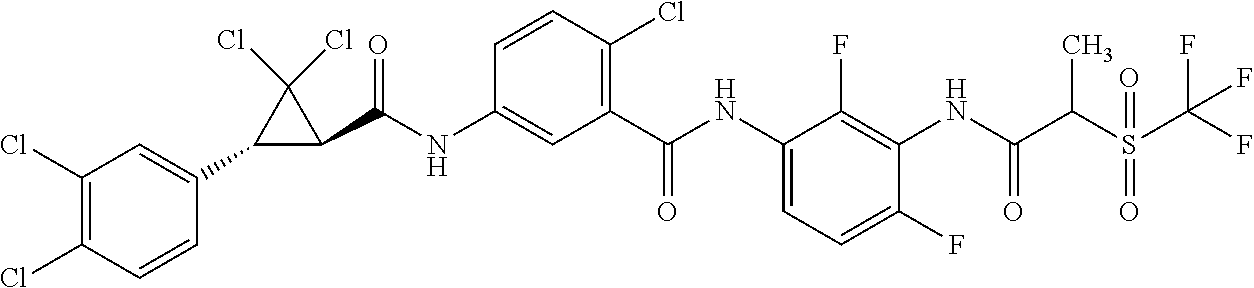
C1(C(NC2=CC(C(NC3=CC=C(F)C(NC(=O)C(S(C(F)(F)F)(=O)=O)C)=C3F)=O)=C(Cl)C=C2)=O)C(Cl)(Cl)C1C1=CC(Cl)=C(Cl)C=C1
